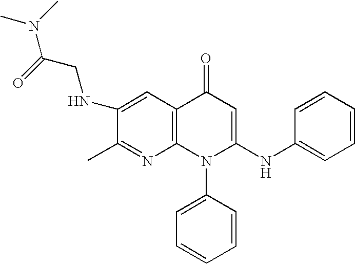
C1(C)=NC2=C(C=C1NCC(N(C)C)=O)C(=O)C=C(NC1=CC=CC=C1)N2C1=CC=CC=C1
